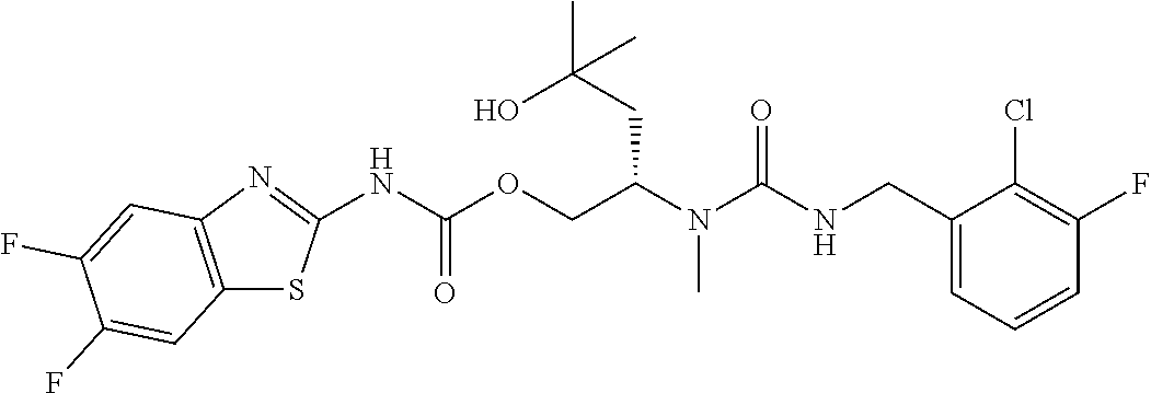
C1(Cl)=C(F)C=CC=C1CNC(N(C(COC(NC1=NC2=C(S1)C=C(F)C(F)=C2)=O)CC(O)(C)C)C)=O
